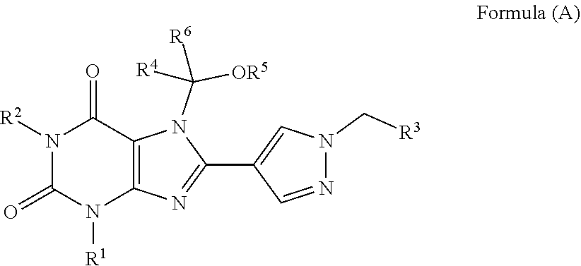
[R1]N1C(=O)N([R2])C(=O)C2=C1N=C(C1=CN(C[R3])N=C1)N2C([OR5])([R6])[R4]
